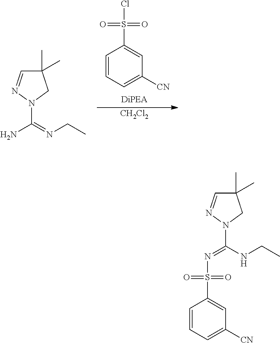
C1=CC=C([CN])C=C1S(=O)(=O)Cl.C1(C)(C)C=NN(C(N)=NCC)C1.[CH2Cl2].C1=CC=C([CN])C=C1S(=O)(=O)N=C(N1N=CC(C)(C)C1)NCC
